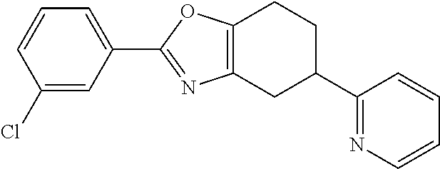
C12=C(CC(C3=NC=CC=C3)CC1)N=C(C1=CC=CC(Cl)=C1)O2
